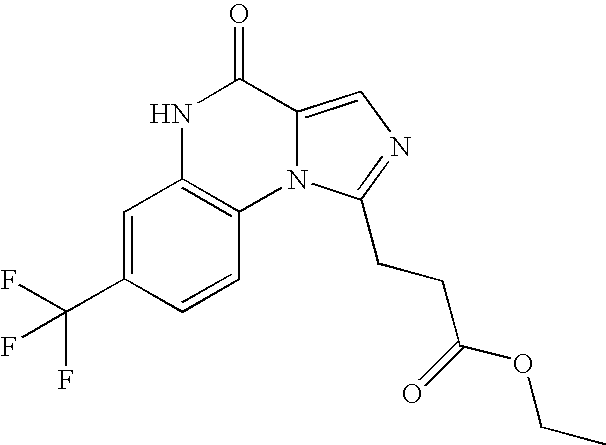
N1C2=C(N3C(=CN=C3CCC(=O)OCC)C1=O)C=CC(C(F)(F)F)=C2
